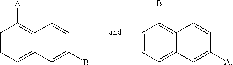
C1=CC=C2C(=C1[A])C=CC(B)=C2.C1=CC=C2C(=C1B)C=CC([A])=C2
